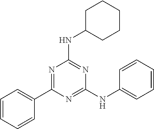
N(C1CCCCC1)C1=NC(NC2=CC=CC=C2)=NC(C2=CC=CC=C2)=N1
